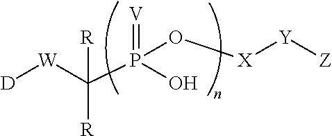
C(P(O[X][Y][Z])(=[V])O)([W][D])([R])[R]
